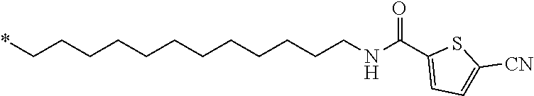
C(CCCCCCCCCCNC(C1=CC=C([CN])S1)=O)C*
